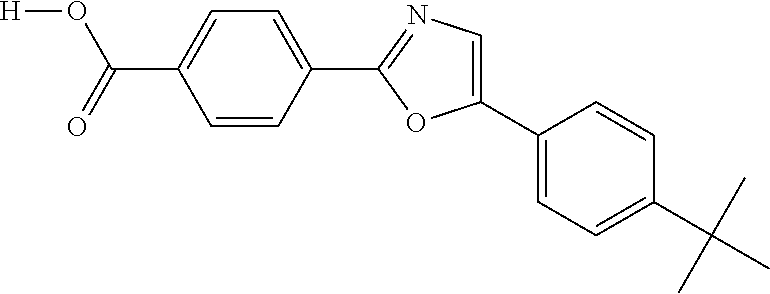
[H]OC(C1=CC=C(C2=NC=C(C3=CC=C(C(C)(C)C)C=C3)O2)C=C1)=O
